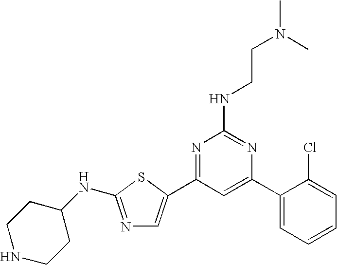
N1=C(NC2CCNCC2)SC(C2=NC(NCCN(C)C)=NC(C3=CC=CC=C3Cl)=C2)=C1
